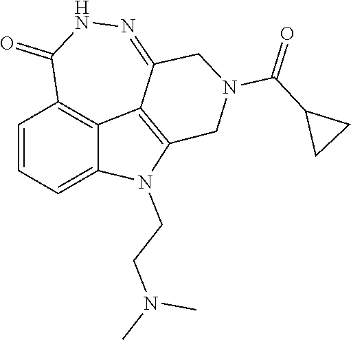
C1=CC=C2C3=C1C(=O)NN=C1C3=C(N2CCN(C)C)CN(C(C2CC2)=O)C1
